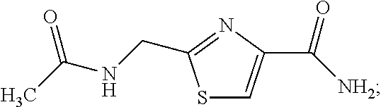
C(C1=NC(C([NH2])=O)=CS1)NC(C)=O
